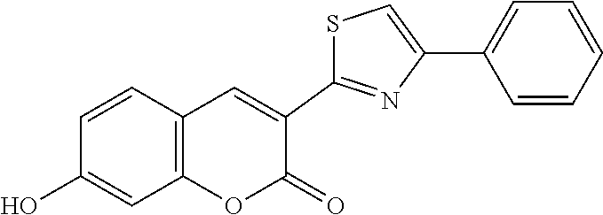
C12=C(C=CC(O)=C1)C=C(C1=NC(C3=CC=CC=C3)=CS1)C(=O)O2
